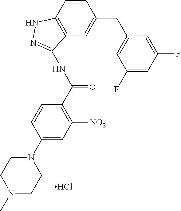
C1(N2CCN(C)CC2)=CC([NO2])=C(C(NC2=NNC3=C2C=C(CC2=CC(F)=CC(F)=C2)C=C3)=O)C=C1.Cl
